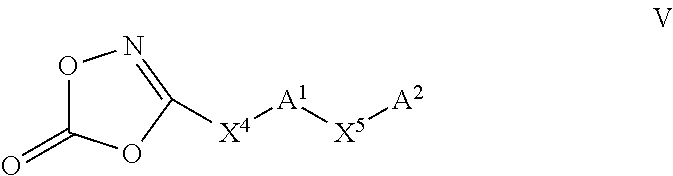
[X4]([A1][X5][A2])C1=NOC(=O)O1
